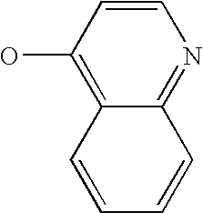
C1(O)=C2C(=NC=C1)C=CC=C2
